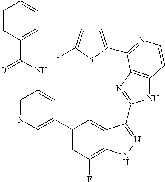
C1=C(C2=CC(F)=C3C(=C2)C(C2=NC4=C(N2)C=CN=C4C2=CC=C(F)S2)=NN3)C=C(NC(=O)C2=CC=CC=C2)C=N1
